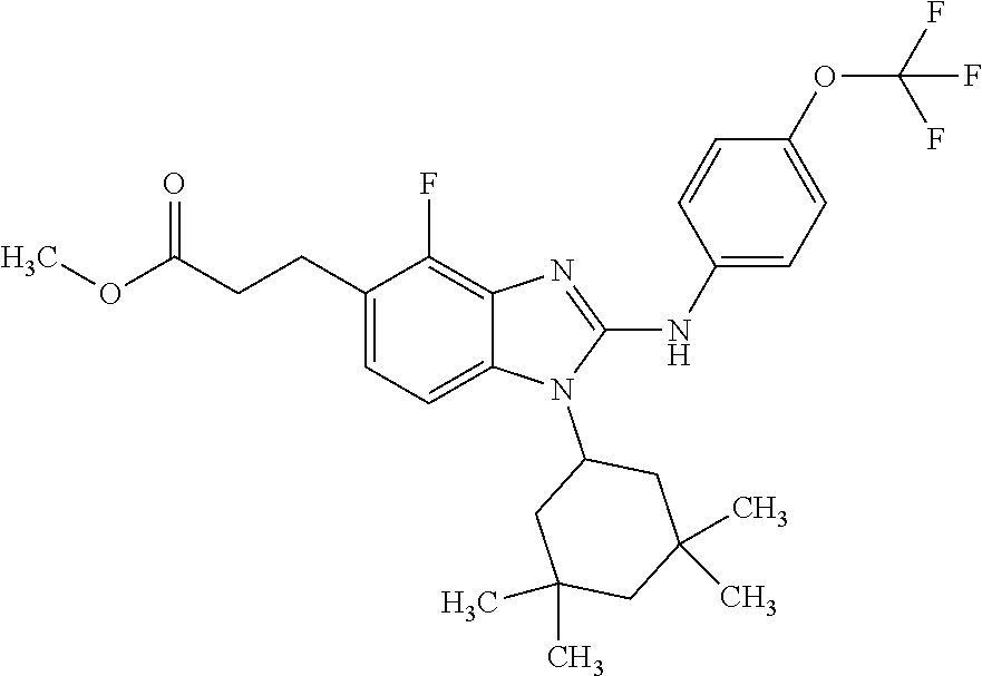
COC(CCC1=CC=C2C(=C1F)N=C(NC1=CC=C(OC(F)(F)F)C=C1)N2C1CC(C)(C)CC(C)(C)C1)=O
